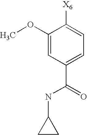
C1(OC)=CC(C(=O)NC2CC2)=CC=C1[X6]
